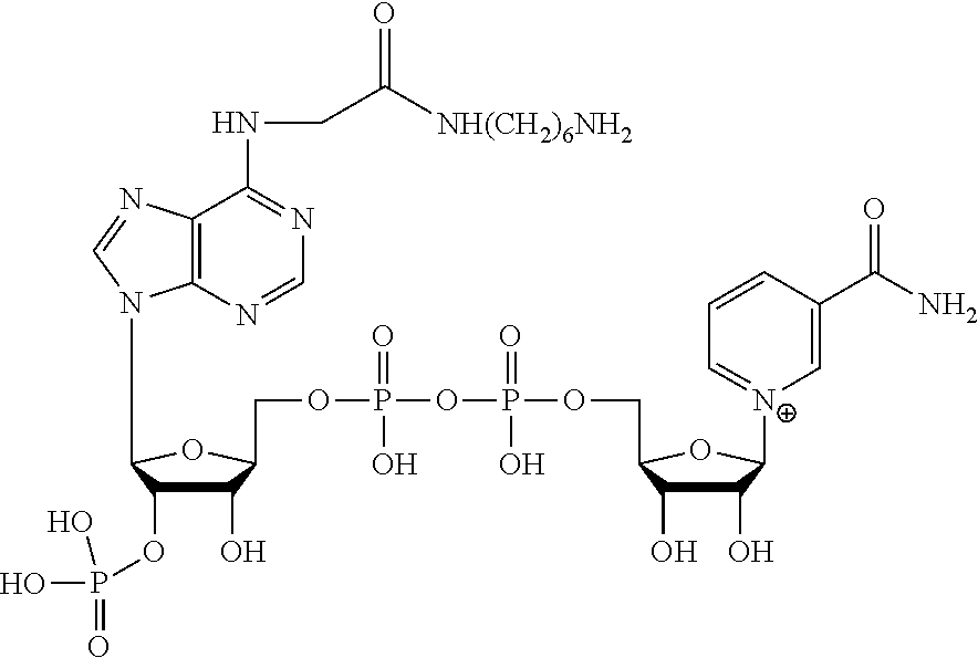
C12=C(N=CN=C1NCC([NH(CH2)6NH2])=O)N(C1C(OP(O)(O)=O)C(O)C(COP(=O)(O)OP(=O)(O)OCC3C(O)C(O)C([N+]4=CC=CC(C(N)=O)=C4)O3)O1)C=N2
